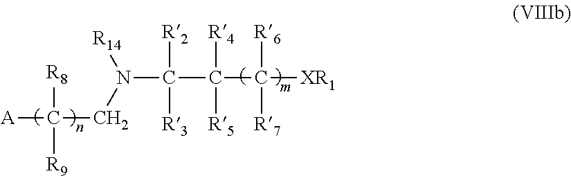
[A]C([R8])([R9])CN([R14])C(C(C([XR1])([R6])[R7])([R4])[R5])([R2])[R3]
